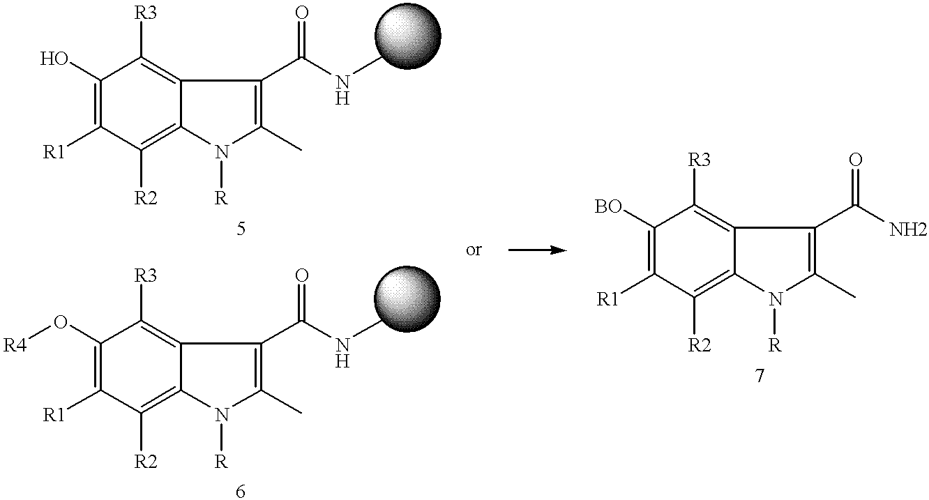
C1(O)=C([R1])C([R2])=C2C(=C1[R3])C(C(NC)=O)=C(C)N2[R].C1(O[R4])=C([R1])C([R2])=C2C(=C1[R3])C(C(NC)=O)=C(C)N2[R].C1([BO])=C([R1])C([R2])=C2C(=C1[R3])C(C(N)=O)=C(C)N2[R]
